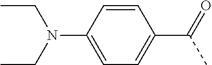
C1=CC(C(=O)C)=CC=C1N(CC)CC
